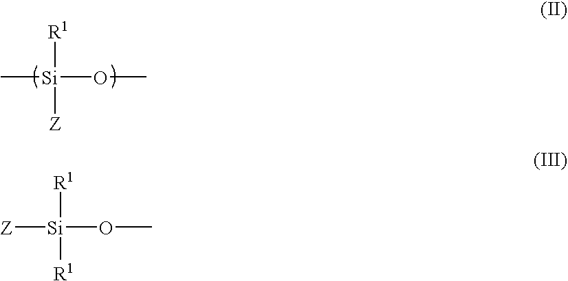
C[Si]([R1])([Z])OC.[Z][Si]([R1])([R1])OC
